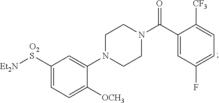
C1([O2S][Et2N])=CC=C([OCH3])C(N2CCN(C(C3=CC(F)=CC=C3[CF3])=O)CC2)=C1
